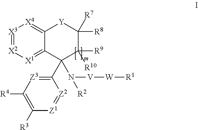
[X3]1=[X2][X1]=C2C(=[X4]1)[Y]C([R8])([R7])C([R9])([R10])C2(C1=[Z3]C([R4])=C([R3])[Z1]=[Z2]1)N([R2])[V][W][R1]
